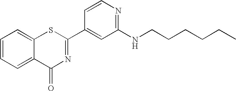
C1=CC=C2C(=C1)SC(C1=CC(NCCCCCC)=NC=C1)=NC2=O
